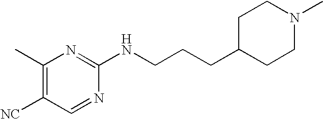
C1(C)=C([NC])C=NC(NCCCC2CCN(C)CC2)=N1
